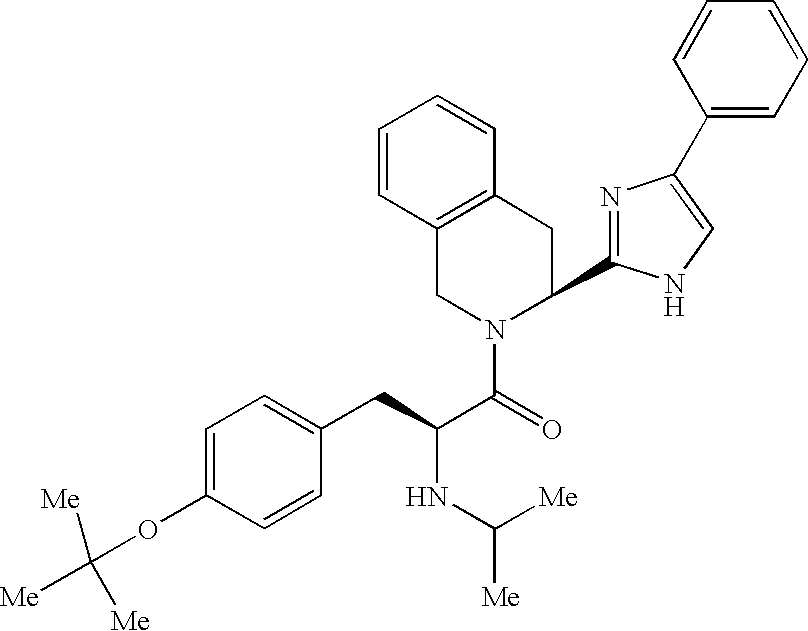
C1(C2=CNC(C3CC4=C(CN3C(=O)C(NC([Me])[Me])CC3=CC=C(OC([Me])([Me])[Me])C=C3)C=CC=C4)=N2)=CC=CC=C1
